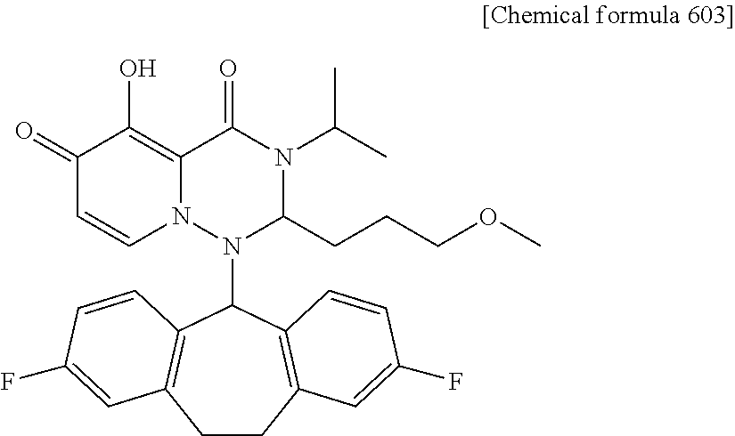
C1(=O)C=CN2C(=C1O)C(=O)N(C(C)C)C(CCCOC)N2C1C2=C(CCC3=C1C=CC(F)=C3)C=C(F)C=C2
